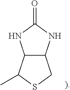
C12C(NC(=O)N1)CSC2C
